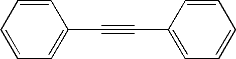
C1=CC=CC=C1C#CC1=CC=CC=C1
